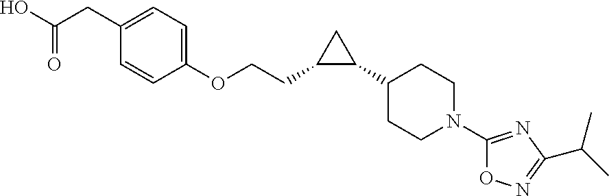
C1(CCOC2=CC=C(CC(=O)O)C=C2)C(C2CCN(C3=NC(C(C)C)=NO3)CC2)C1
